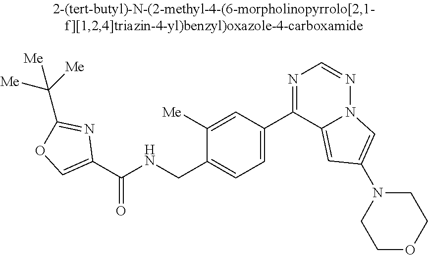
C1([Me])=CC(C2=NC=NN3C2=CC(N2CCOCC2)=C3)=CC=C1CNC(C1=COC(C([Me])([Me])[Me])=N1)=O
